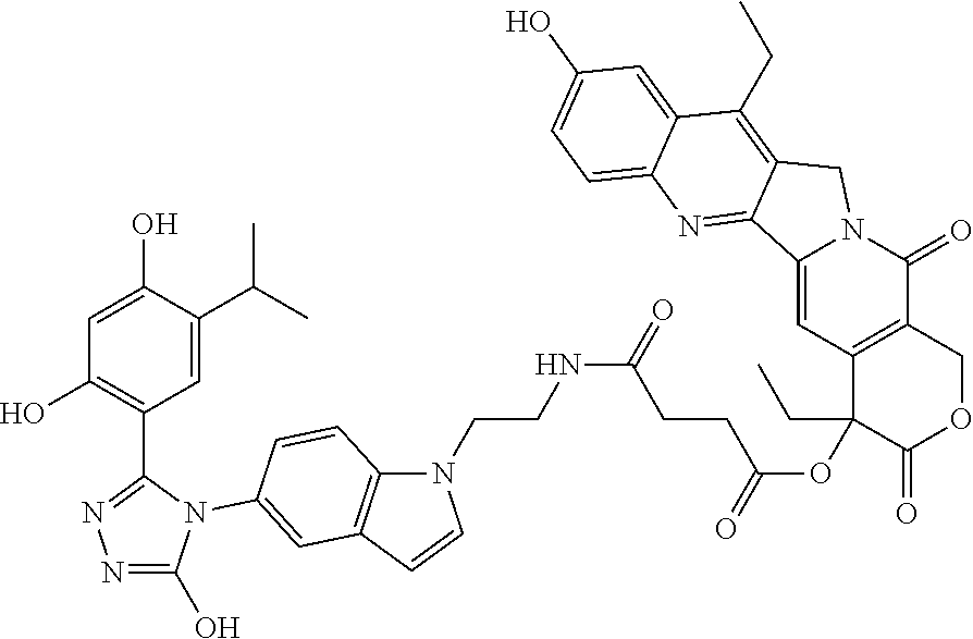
N1=C(O)N(C2=CC3=C(N(CCNC(CCC(OC4(CC)C(=O)OCC5=C4C=C4N(C5=O)CC5=C(CC)C6=CC(O)=CC=C6N=C45)=O)=O)C=C3)C=C2)C(C2=C(O)C=C(O)C(C(C)C)=C2)=N1
